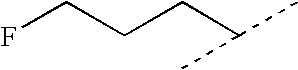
FCCCC(C)C
